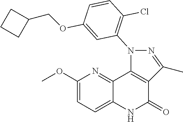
C1=C(OC)N=C2C(=C1)NC(=O)C1=C2N(C2=C(Cl)C=CC(OCC3CCC3)=C2)N=C1C
